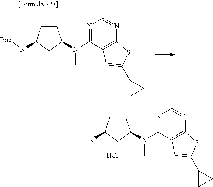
C1CC(N[Boc])CC1N(C)C1=NC=NC2=C1C=C(C1CC1)S2.C1CC(N)CC1N(C)C1=NC=NC2=C1C=C(C1CC1)S2.Cl
